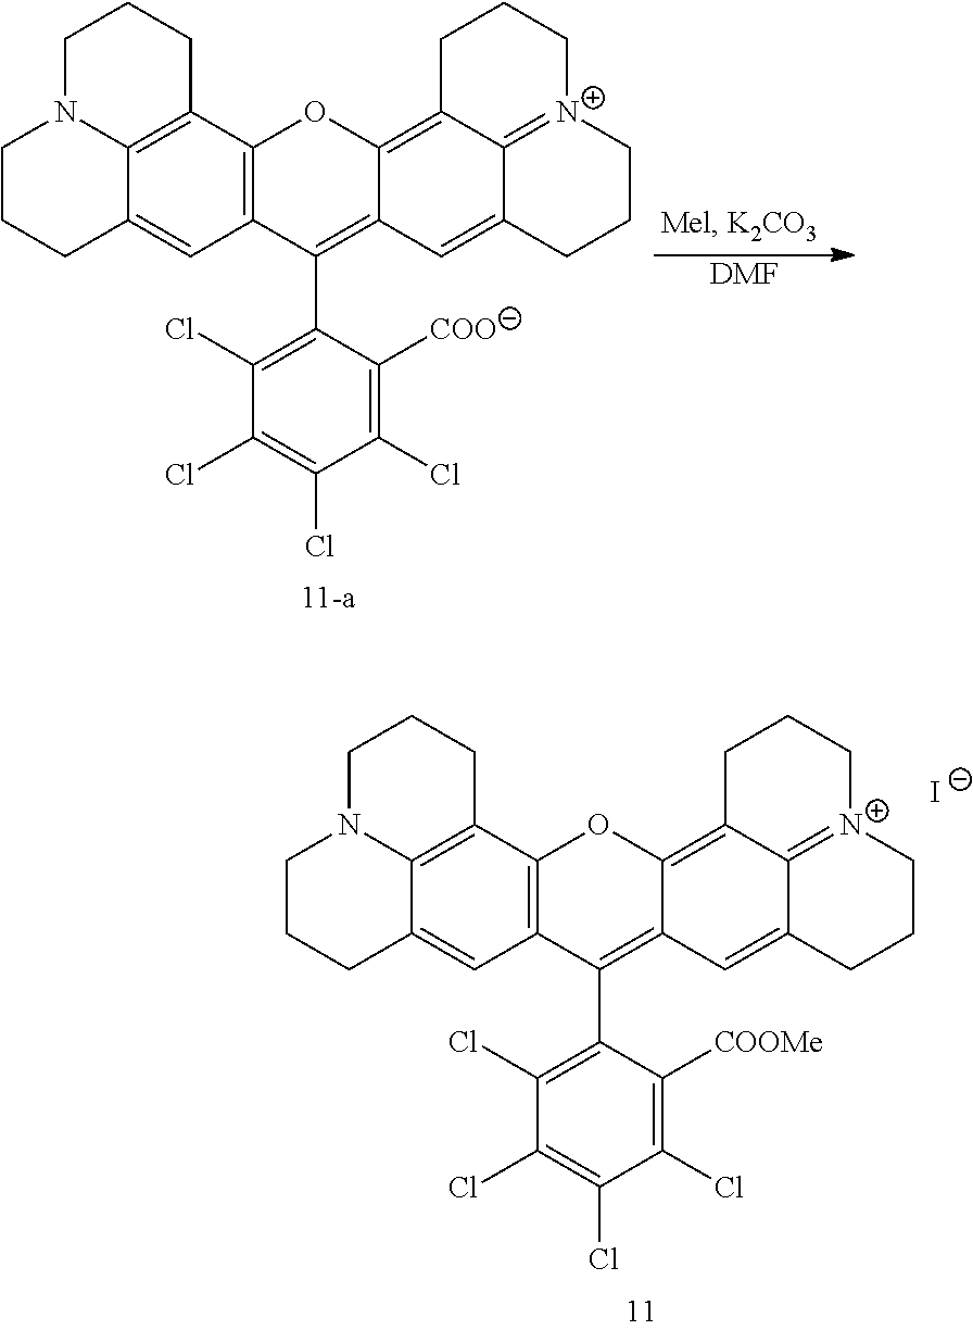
C1CCC2=CC3=C(C4=C2N1CCC4)OC1=C2C4=[N+](CCCC4=CC1=C3C1=C(Cl)C(Cl)=C(Cl)C(Cl)=C1[COOMe])CCC2.[I-].C1CCC2=CC3=C(C4=C2N1CCC4)OC1=C2C4=[N+](CCCC4=CC1=C3C1=C(Cl)C(Cl)=C(Cl)C(Cl)=C1[COO])CCC2.[DMF]
